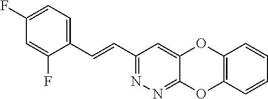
C(=CC1=NN=C2C(=C1)OC1=C(O2)C=CC=C1)C1=CC=C(F)C=C1F
